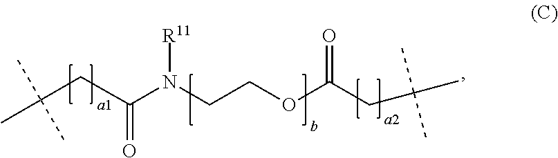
O=C(CC(C)(C)C)N(CCOC(CC(C)(C)C)=O)[R11]
